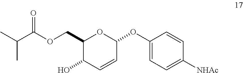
C1(COC(C(C)C)=O)C(O)C=CC(OC2=CC=C([NHAc])C=C2)O1
